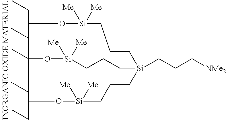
C1(CC)O[Si]([Me])([Me])CCC[Si]2(CCC[NMe2])CCC[Si]([Me])([Me])OC1(C)C(CC)O[Si]([Me])([Me])CCC2
